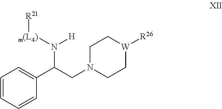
[R21][m(L4)]N(C(C1=CC=CC=C1)CN1CC[W]([R26])CC1)[H]
